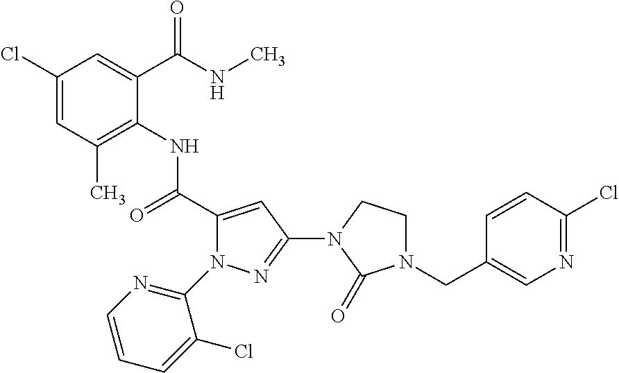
C1(Cl)=CC(C)=C(NC(C2=CC(N3CCN(CC4=CN=C(Cl)C=C4)C3=O)=NN2C2=NC=CC=C2Cl)=O)C(C(NC)=O)=C1
